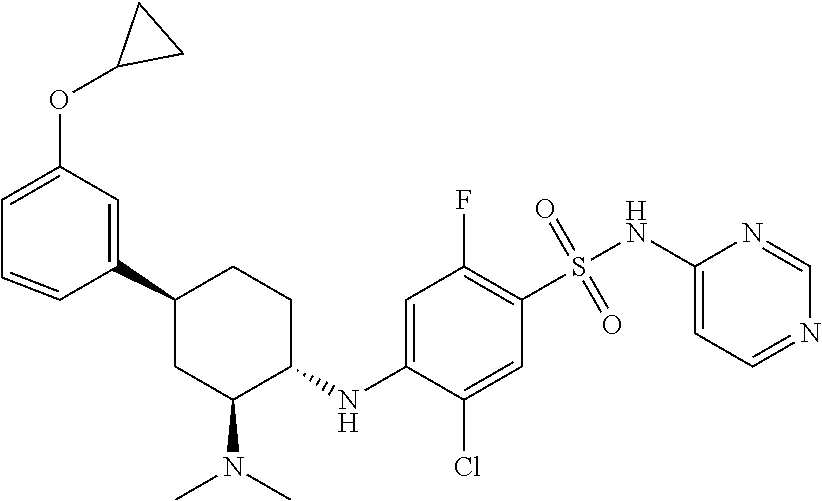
C1=CC(C2CC(N(C)C)C(NC3=CC(F)=C(S(=O)(=O)NC4=CC=NC=N4)C=C3Cl)CC2)=CC(OC2CC2)=C1
